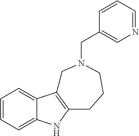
C1=CC=C2C(=C1)C1=C(N2)CCCN(CC2=CN=CC=C2)C1
